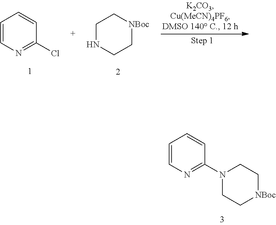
C1=CN=C(Cl)C=C1.C1NCC[NBoc]C1.C1=CN=C(N2CC[NBoc]CC2)C=C1
